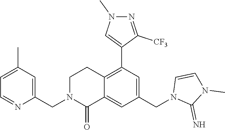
C1=CN(CC2=CC(C3=CN(C)N=C3[CF3])=C3C(=C2)C(=O)N(CC2=CC(C)=CC=N2)CC3)C(=N)N1C
